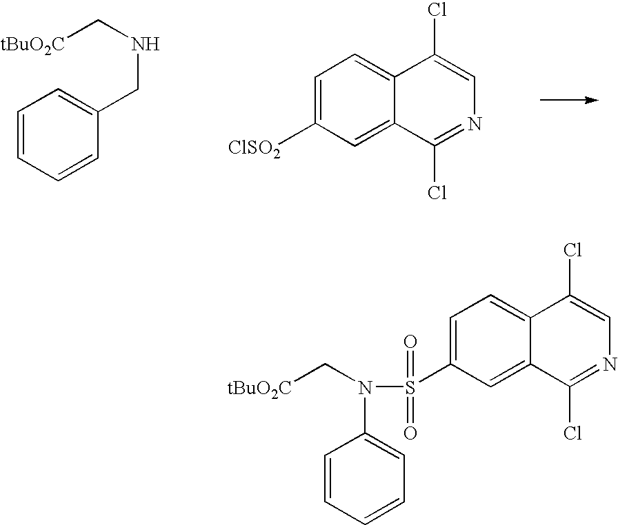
C1=C([ClSO2])C=C2C(=C1)C(Cl)=CN=C2Cl.[tBuO2C]CNCC1=CC=CC=C1.C1=C(S(N(C[tBuO2C])C2=CC=CC=C2)(=O)=O)C=C2C(=C1)C(Cl)=CN=C2Cl
